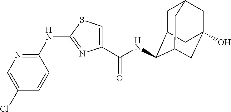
C1(C(NC2C3CC4CC(O)(CC2C4)C3)=O)=CSC(NC2=NC=C(Cl)C=C2)=N1
